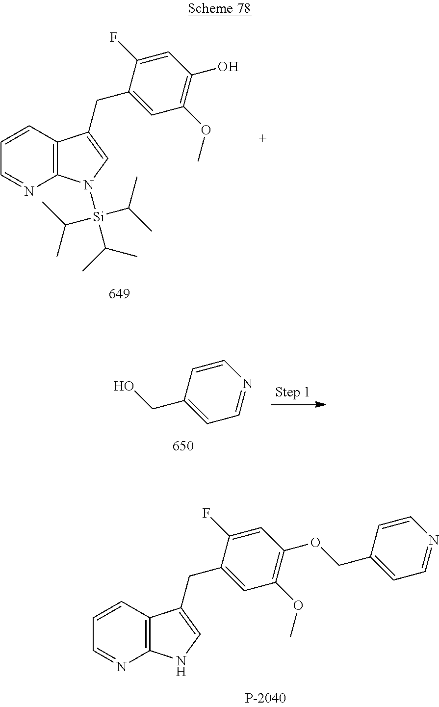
C1=CC2=C(N=C1)NC=C2CC1=CC(OC)=C(OCC2=CC=NC=C2)C=C1F.C1=CC2=C(N=C1)N([Si](C(C)C)(C(C)C)C(C)C)C=C2CC1=CC(OC)=C(O)C=C1F.C1=CC(CO)=CC=N1
